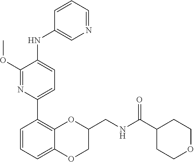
C1(NC2=CN=CC=C2)=CC=C(C2=C3OC(CNC(C4CCOCC4)=O)COC3=CC=C2)N=C1OC
